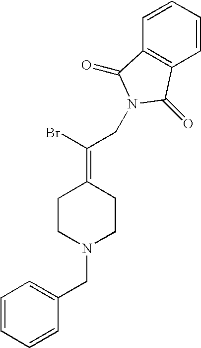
C1CN(CC2=CC=CC=C2)CCC1=C(Br)CN1C(=O)C2=C(C=CC=C2)C1=O
